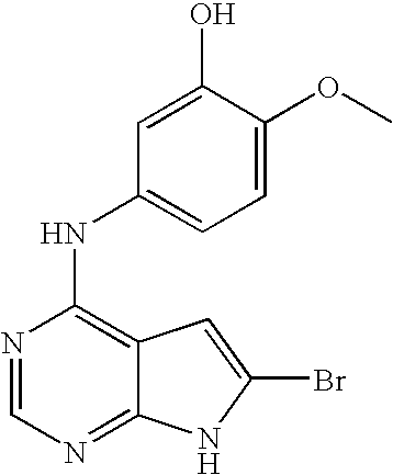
N1=CN=C2C(=C1NC1=CC=C(OC)C(O)=C1)C=C(Br)N2
